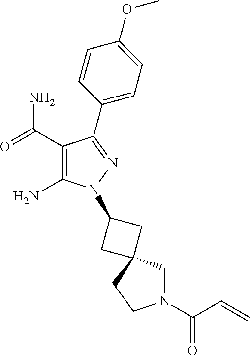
C1(C(=O)N)=C(N)N(C2CC3(CN(C(=O)C=C)CC3)C2)N=C1C1=CC=C(OC)C=C1
